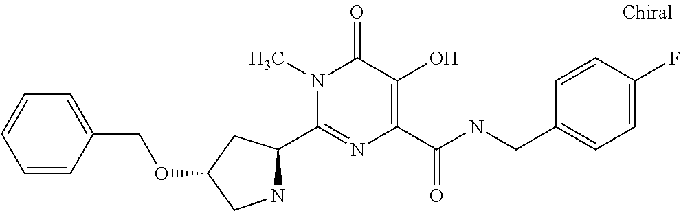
C1(C2NCC(OCC3=CC=CC=C3)C2)=NC(C(NCC2=CC=C(F)C=C2)=O)=C(O)C(=O)N1C
